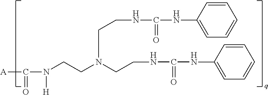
N(CCN(CCNC(=O)NC1=CC=CC=C1)CCNC(=O)NC1=CC=CC=C1)(C(=O)[A])[H]
